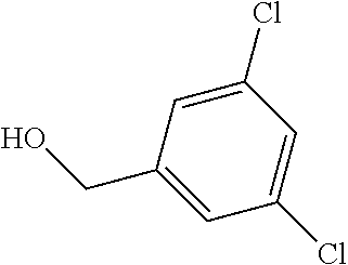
C1(Cl)=CC(Cl)=CC(CO)=C1
